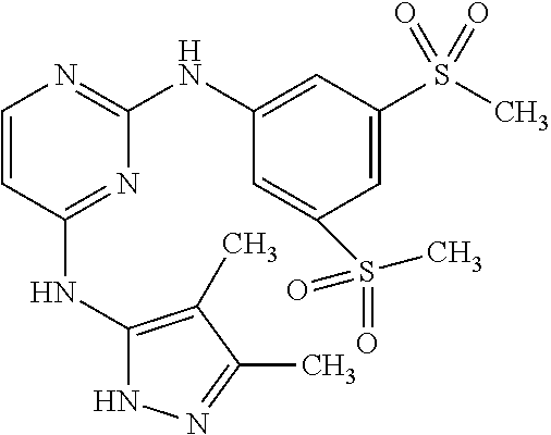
C1=CC(NC2=C(C)C(C)=NN2)=NC(NC2=CC(S(C)(=O)=O)=CC(S(=O)(=O)C)=C2)=N1
